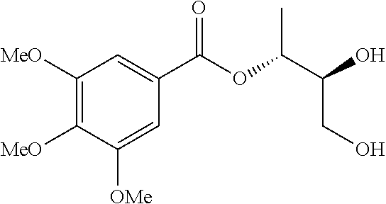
C1([MeO])=C([MeO])C([OMe])=CC(C(OC(C(O)CO)C)=O)=C1
